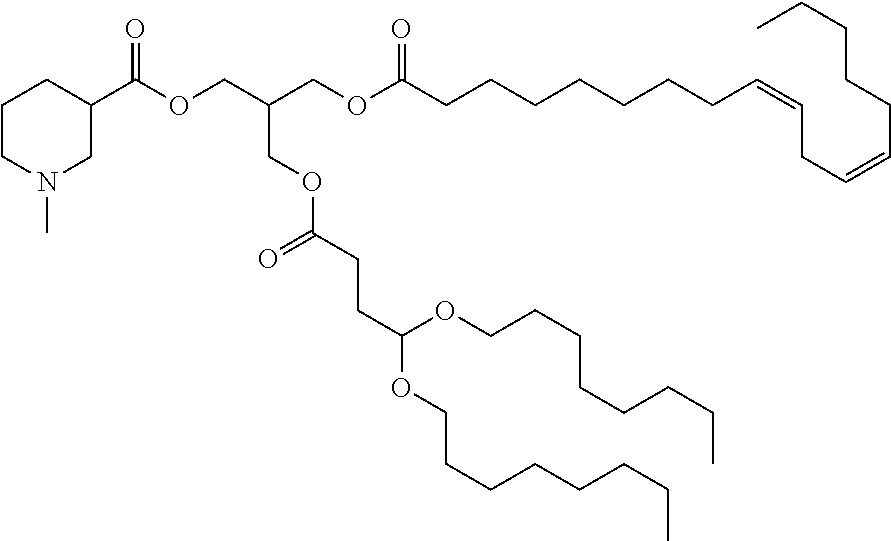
CN1CC(C(=O)OCC(COC(CCC(OCCCCCCCC)OCCCCCCCC)=O)COC(CCCCCCCC=CCC=CCCCCC)=O)CCC1
